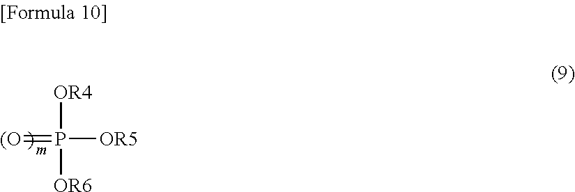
[(O]=P([OR4])([OR5])[OR6]
